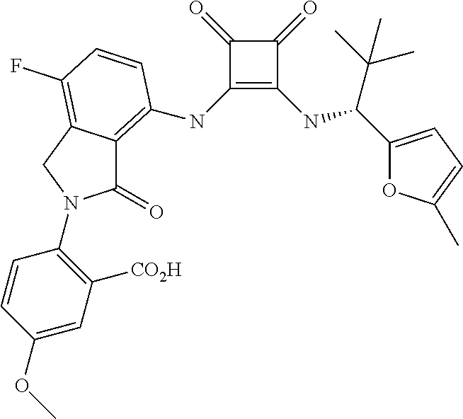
C1(NC2=C3C(=O)N(C4=C([CO2H])C=C(OC)C=C4)CC3=C(F)C=C2)=C(NC(C(C)(C)C)C2=CC=C(C)O2)C(=O)C1=O
